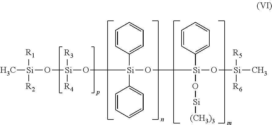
C[Si]([R1])([R2])O[Si](O[Si](O[Si](O[Si](C)([R5])[R6])(C1=CC=CC=C1)O[Si][(CH3)3])(C1=CC=CC=C1)C1=CC=CC=C1)([R4])[R3]
